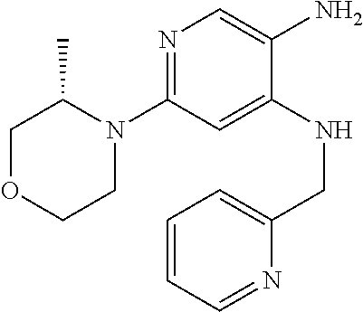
N1(C2=NC=C(N)C(NCC3=CC=CC=N3)=C2)C(C)COCC1
